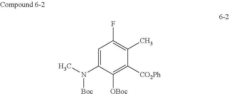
C1=C(N(C)[Boc])C([OBoc])=C([CO2Ph])C(C)=C1F
